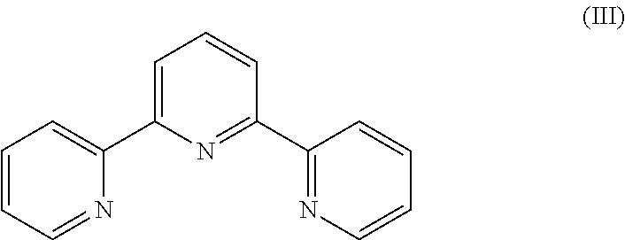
C1=CC=NC(C2=CC=CC(C3=NC=CC=C3)=N2)=C1
